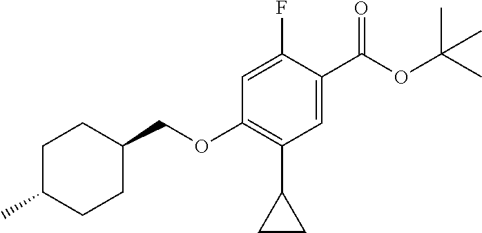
C1=C(F)C(C(OC(C)(C)C)=O)=CC(C2CC2)=C1OCC1CCC(C)CC1
